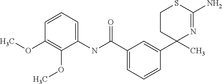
C1=CC=C(C(NC2=CC=CC(OC)=C2OC)=O)C=C1C1(C)N=C(N)SCC1
